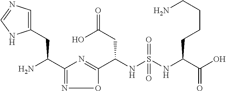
C1(C(N)CC2=CN=CN2)=NOC(C(NS(=O)(NC(C(O)=O)CCCCN)=O)CC(=O)O)=N1
